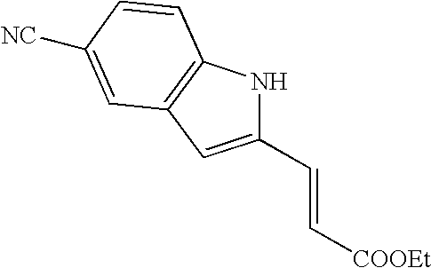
C1(C=C[COOEt])=CC2=C(N1)C=CC([NC])=C2
